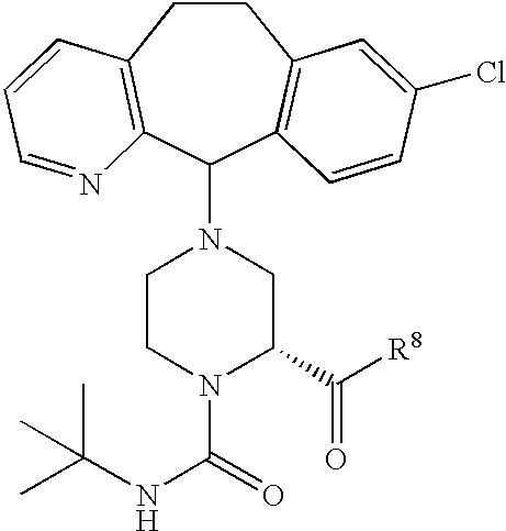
C1CC2=C(C(N3CCN(C(=O)NC(C)(C)C)C(C([R8])=O)C3)C3=C1C=C(Cl)C=C3)N=CC=C2
